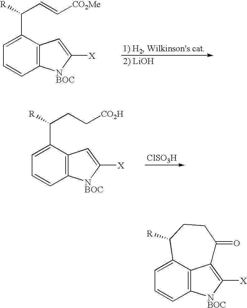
C1=CC2=C(C(C([R])C=C[CO2Me])=C1)C=C([X])[NBOC]2.[ClSO3H].C1=CC2=C(C(C([R])CC[CO2H])=C1)C=C([X])[NBOC]2.C1=CC2=C3C(=C([X])[NBOC]2)C(=O)CCC([R])C3=C1
